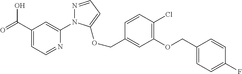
C1(C(=O)O)=CC=NC(N2N=CC=C2OCC2=CC(OCC3=CC=C(F)C=C3)=C(Cl)C=C2)=C1
